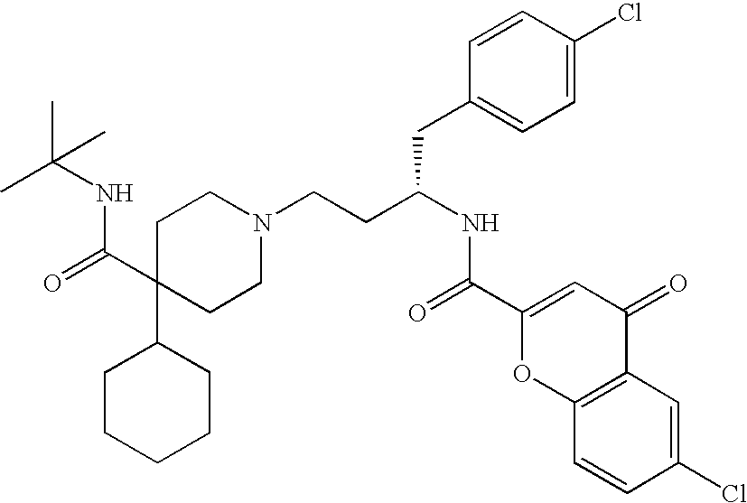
C1CCCCC1C1(C(=O)NC(C)(C)C)CCN(CCC(NC(=O)C2=CC(=O)C3=C(O2)C=CC(Cl)=C3)CC2=CC=C(Cl)C=C2)CC1
